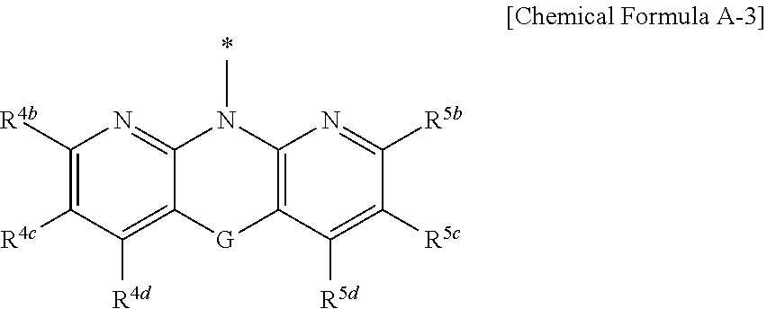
C1([R4b])=C([R4c])C([R4d])=C2C(=N1)N(C)C1=C([G]2)C([R5d])=C([R5c])C([R5b])=N1
